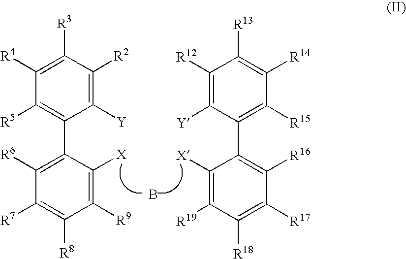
B.C1([R6])=C(C2=C([R5])C([R4])=C([R3])C([R2])=C2[Y])C([X])=C([R9])C([R8])=C1[R7].C1([R16])=C(C2=C([R15])C([R14])=C([R13])C([R12])=C2[Y])C([X])=C([R19])C([R18])=C1[R17]
